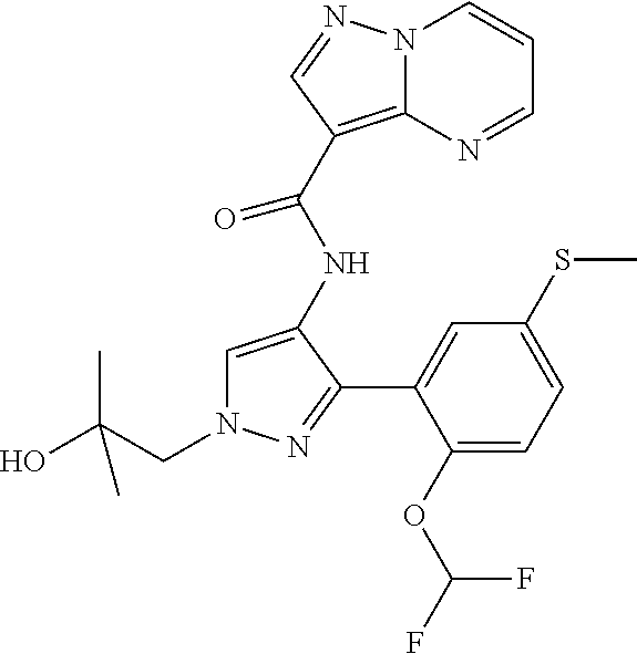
C1=C(NC(C2=C3N(C=CC=N3)N=C2)=O)C(C2=CC(SC)=CC=C2OC(F)F)=NN1CC(C)(O)C
